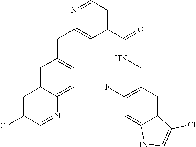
N1=CC=C(C(NCC2=C(F)C=C3C(=C2)C(Cl)=CN3)=O)C=C1CC1=CC=C2C(=C1)C=C(Cl)C=N2
